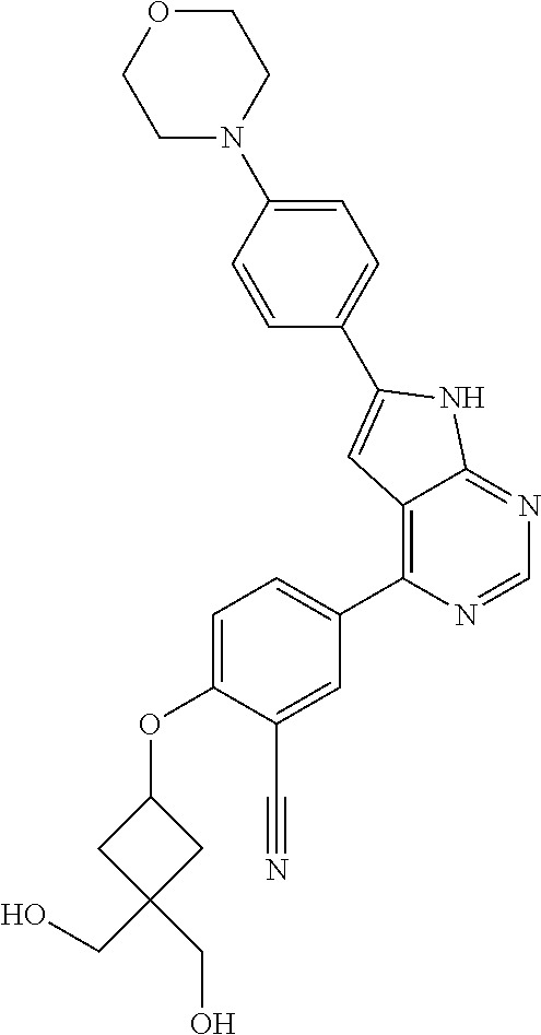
C1=C(OC2CC(CO)(CO)C2)C(C#N)=CC(C2=C3C(=NC=N2)NC(C2=CC=C(N4CCOCC4)C=C2)=C3)=C1
